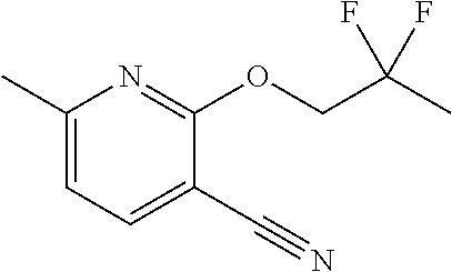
C1(C)=CC=C(C#N)C(OCC(C)(F)F)=N1
